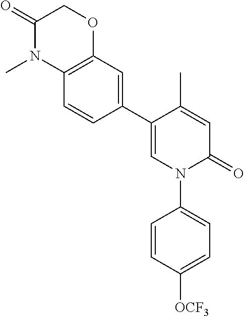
C1=C(C)C(C2=CC3=C(C=C2)N(C)C(=O)CO3)=CN(C2=CC=C([OCF3])C=C2)C1=O
